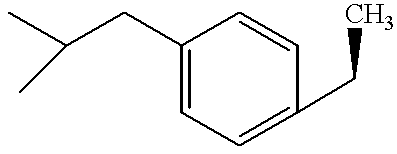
C1(CC(C)C)=CC=C(CC)C=C1
